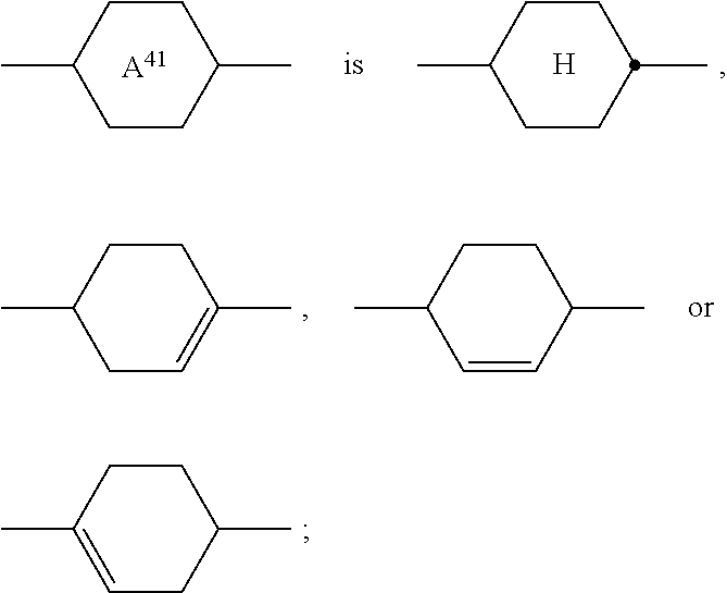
[A41].C1CC(C)CCC1C.[H].C1CC(C)CCC1C.C1=CC(C)CCC1C.C1C=C(C)CCC1C.C1=C(C)CCC(C)C1
